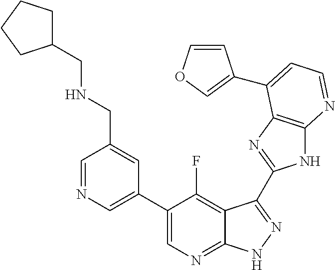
C1=NC=C(C2=CN=C3C(=C2F)C(C2=NC4=C(N2)N=CC=C4C2=COC=C2)=NN3)C=C1CNCC1CCCC1
